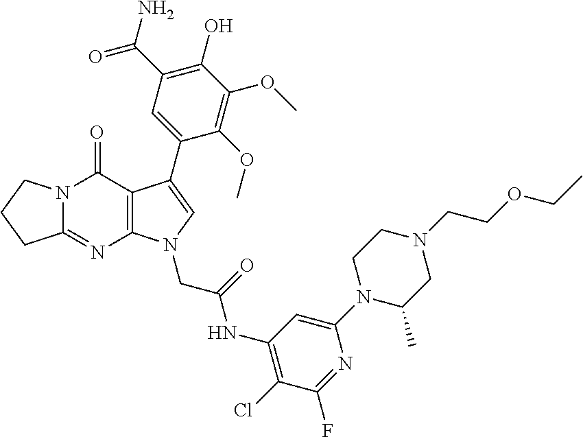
C12=NC3=C(C(=O)N1CCC2)C(C1=CC(C(N)=O)=C(O)C(OC)=C1OC)=CN3CC(=O)NC1=C(Cl)C(F)=NC(N2C(C)CN(CCOCC)CC2)=C1
